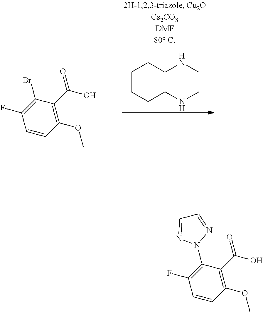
C1(F)=C(Br)C(C(O)=O)=C(OC)C=C1.C1CCC(NC)C(NC)C1.C1(F)=C(N2N=CC=N2)C(C(O)=O)=C(OC)C=C1
